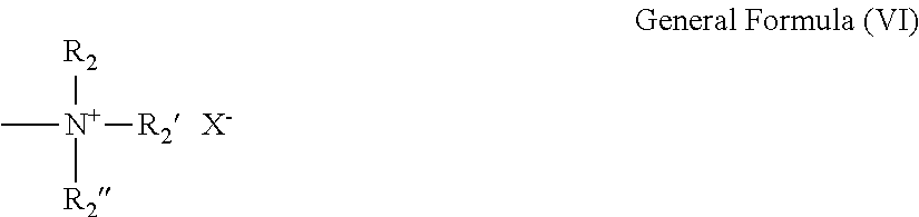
C[N+]([R2])([R2])[R2].[X-]
